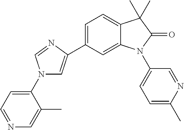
N1(C2=CC=NC=C2C)C=C(C2=CC=C3C(=C2)N(C2=CC=C(C)N=C2)C(=O)C3(C)C)N=C1
